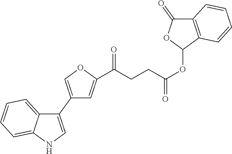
C1(C2=CNC3=CC=CC=C23)=COC(C(CCC(OC2C3=C(C(=O)O2)C=CC=C3)=O)=O)=C1
